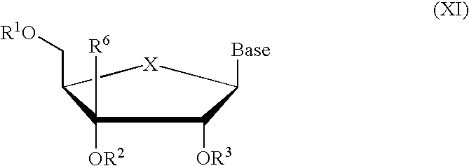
C1([OR2])([R6])C(C[R1O])[X]C([Base])C1[OR3]
